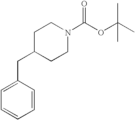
C1=C(CC2CCN(C(OC(C)(C)C)=O)CC2)C=CC=C1
